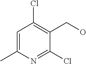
C1=C(C)N=C(Cl)C(CO)=C1Cl
